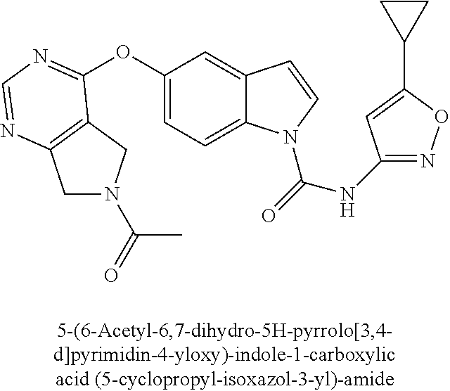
C1N(C(=O)C)CC2=C1N=CN=C2OC1=CC=C2C(=C1)C=CN2C(=O)NC1=NOC(C2CC2)=C1
